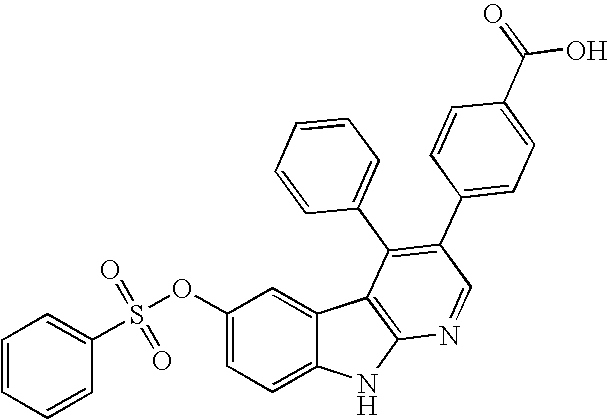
C1=CC=CC(S(OC2=CC=C3C(=C2)C2=C(N3)N=CC(C3=CC=C(C(=O)O)C=C3)=C2C2=CC=CC=C2)(=O)=O)=C1
